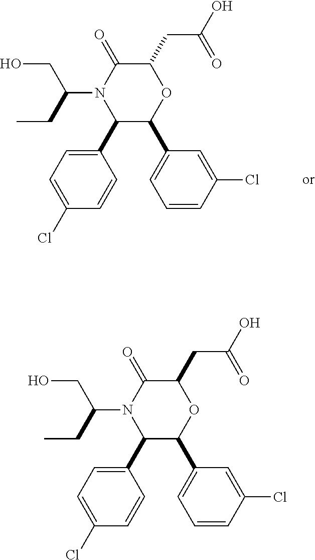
C1(C2=CC=C(Cl)C=C2)C(C2=CC=CC(Cl)=C2)OC(CC(O)=O)C(=O)N1C(CC)CO.C1(C2=CC=C(Cl)C=C2)C(C2=CC=CC(Cl)=C2)OC(CC(O)=O)C(=O)N1C(CC)CO
